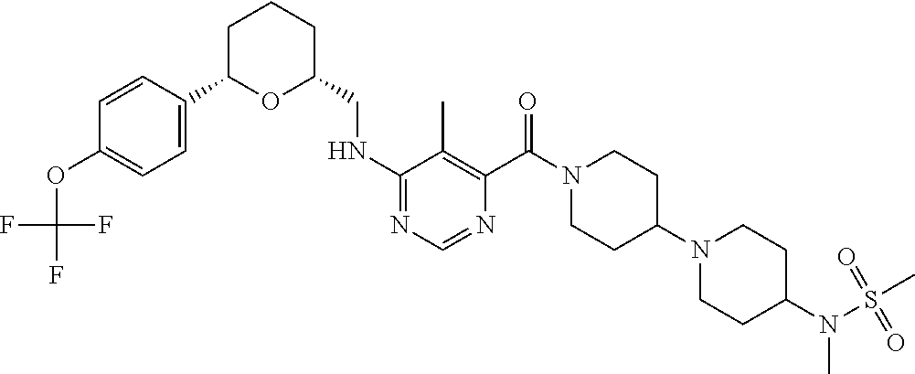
C1C(C2=CC=C(OC(F)(F)F)C=C2)OC(CNC2=NC=NC(C(=O)N3CCC(N4CCC(N(S(=O)(=O)C)C)CC4)CC3)=C2C)CC1
